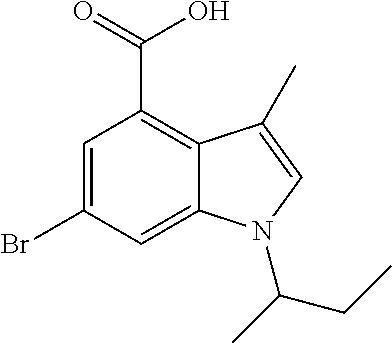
C1=C(Br)C=C2C(=C1C(O)=O)C(C)=CN2C(C)CC
